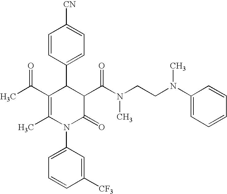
C1=CC(C2C(C(C)=O)=C(C)N(C3=CC=CC([CF3])=C3)C(=O)C2C(N(CCN(C2=CC=CC=C2)C)C)=O)=CC=C1[CN]
